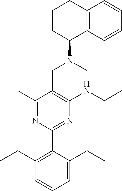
C1(C)=NC(C2=C(CC)C=CC=C2CC)=NC(NCC)=C1CN(C)C1C2=C(CCC1)C=CC=C2
